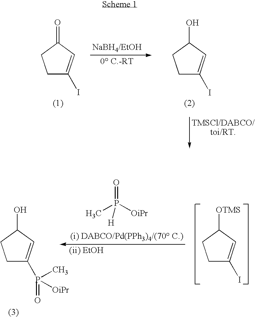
C1C(I)=CC(=O)C1.C1C(I)=CC(O)C1.P([OiPr])(=O)(C)[H].C1C(I)=CC([OTMS])C1.C1C(P(=O)(C)[OiPr])=CC(O)C1
